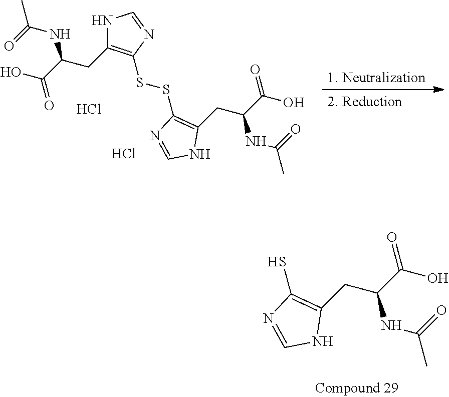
SC1=C(CC(C(O)=O)NC(C)=O)NC=N1.N1C(CC(C(=O)O)NC(=O)C)=C(SSC2=C(CC(C(O)=O)NC(C)=O)NC=N2)N=C1.Cl.Cl
